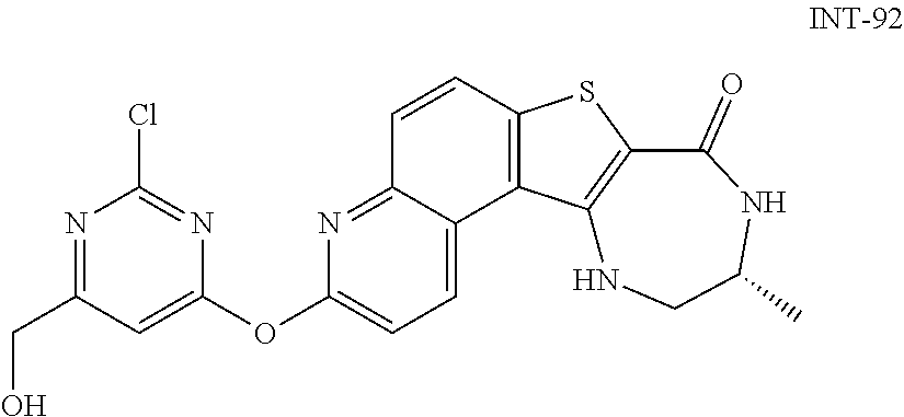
C(C1=NC(Cl)=NC(OC2=CC=C3C(=N2)C=CC2=C3C3=C(S2)C(=O)NC(C)CN3)=C1)O
